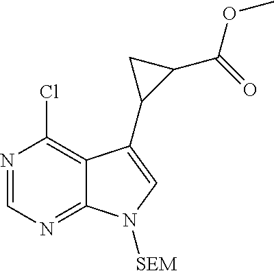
C1=NC(Cl)=C2C(=N1)N([SEM])C=C2C1C(C(=O)OC)C1
